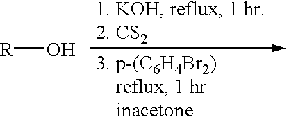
[R]O
